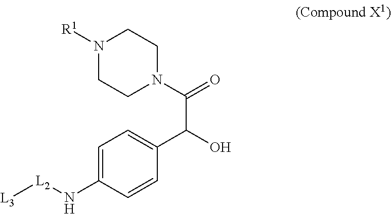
N1([R1])CCN(C(=O)C(O)C2=CC=C(N[L2][L3])C=C2)CC1
